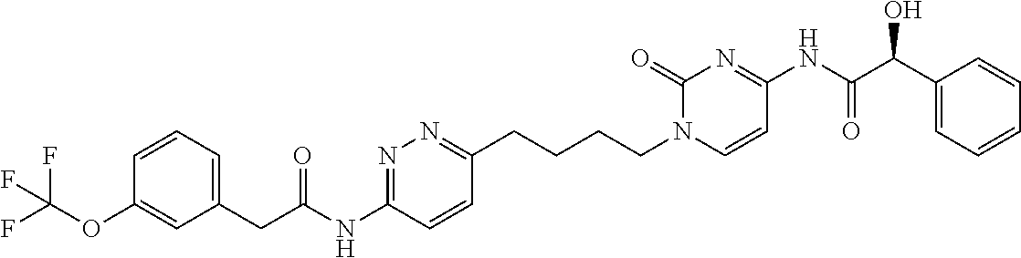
C1=CC=C(CC(=O)NC2=NN=C(CCCCN3C=CC(NC(C(O)C4=CC=CC=C4)=O)=NC3=O)C=C2)C=C1OC(F)(F)F
